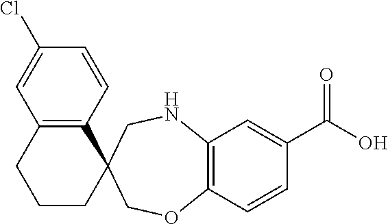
C12=C(C=CC(Cl)=C1)C1(CCC2)COC2=C(NC1)C=C(C(O)=O)C=C2
